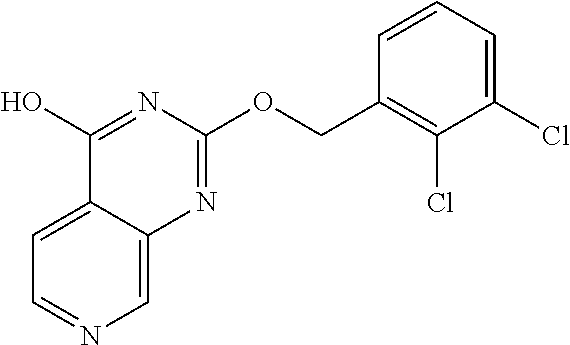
C1=C2C(=CC=N1)C(O)=NC(OCC1=C(Cl)C(Cl)=CC=C1)=N2
